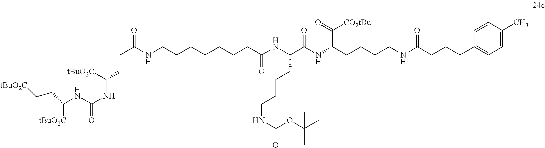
C(NC(NC([tBuO2C])CCC(NCCCCCCCC(NC(C(NC(CCCCNC(CCCC1=CC=C(C)C=C1)=O)C([CO2tBu])=O)=O)CCCCNC(OC(C)(C)C)=O)=O)=O)=O)([tBuO2C])CC[tBuO2C]
